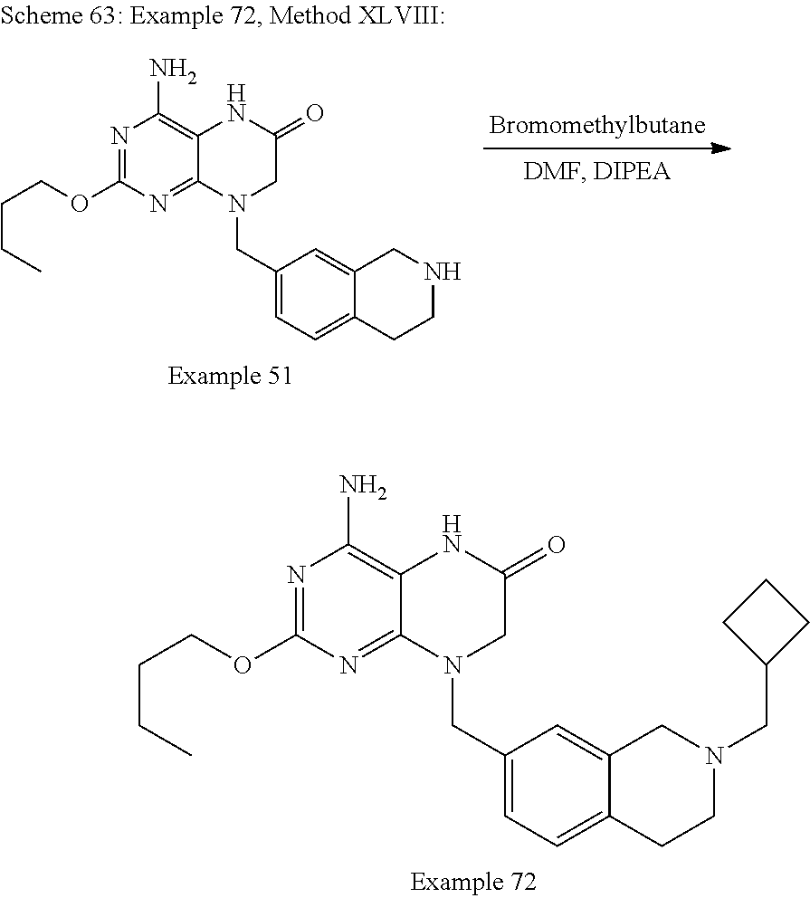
N1=C(OCCCC)N=C2C(=C1N)NC(=O)CN2CC1=CC=C2C(=C1)CN(CC1CCC1)CC2.N1=C(OCCCC)N=C2C(=C1N)NC(=O)CN2CC1=CC=C2C(=C1)CNCC2
